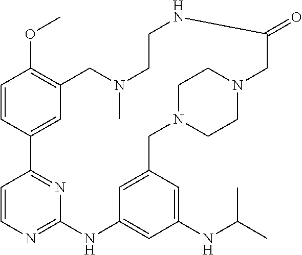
C1=CC2=CC(=C1OC)CN(C)CCNC(=O)CN1CCN(CC3=CC(=CC(NC(C)C)=C3)NC3=NC=CC2=N3)CC1
